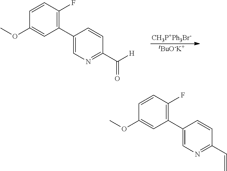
[CH3P+Ph3Br-].[tBuO-K+].C1=CC(F)=C(C2=CN=C(C([H])=O)C=C2)C=C1OC.C1=CC(F)=C(C2=CN=C(C=C)C=C2)C=C1OC
